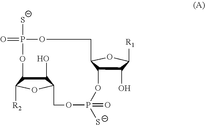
C12C(OC([R1])C1O)COP(=O)([S-])OC1C(O)C(OC1[R2])COP(=O)([S-])O2
